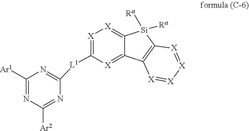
C1([Ar1])=NC([Ar2])=NC([L1]C2=[X][X]=C3C(=[X]2)C2=C([Si]3([Ra])[Ra])[X]=[X][X]=[X]2)=N1
